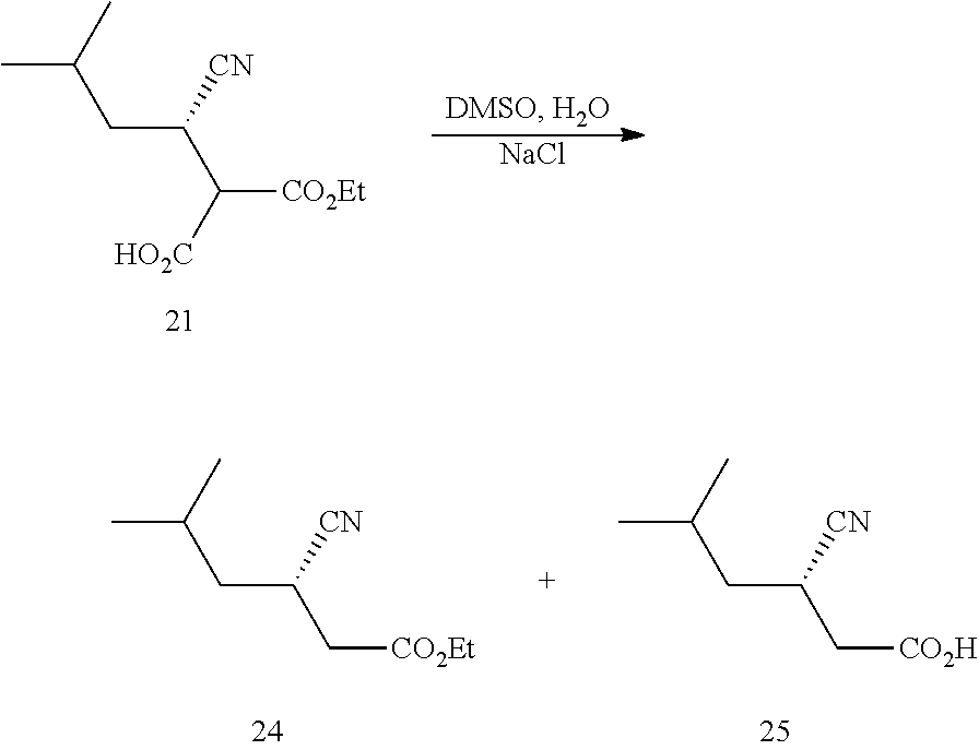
CC(CC([CN])C([HO2C])[CO2Et])C.[NaCl].CC(CC([CN])C[CO2Et])C.CC(CC([CN])C[CO2H])C
